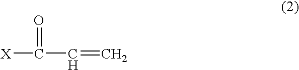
[X]C(C=C)=O
